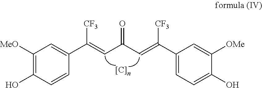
C1([MeO])=C(O)C=CC(C(=CC(C=C(C2=CC=C(O)C([OMe])=C2)[CF3])=O)[CF3])=C1
